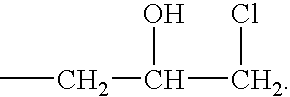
CCC(CCl)O
